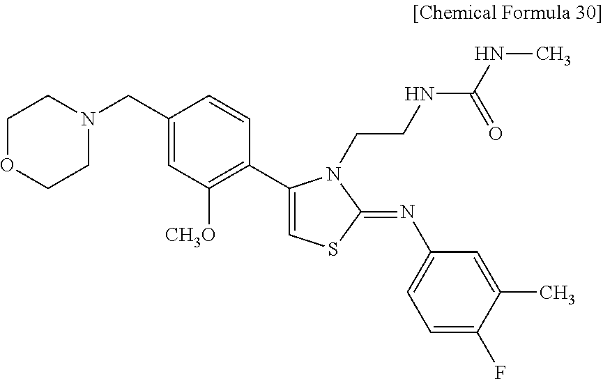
C1OCCN(CC2=CC([CH3O])=C(C3=CSC(=NC4=CC=C(F)C(C)=C4)N3CCNC(NC)=O)C=C2)C1
